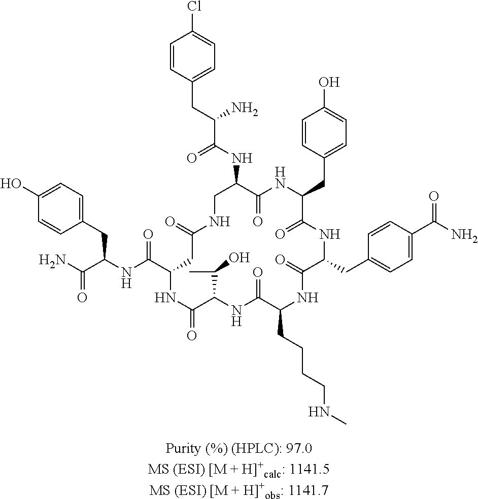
C1=CC(CC(C(NC2C(=O)NC(CC3=CC=C(O)C=C3)C(=O)NC(CC3=CC=C(C(=O)N)C=C3)C(=O)NC(CCCCNC)C(=O)NC(C(C)O)C(=O)NC(C(=O)NC(CC3=CC=C(O)C=C3)C(=O)N)CC(=O)NC2)=O)N)=CC=C1Cl
